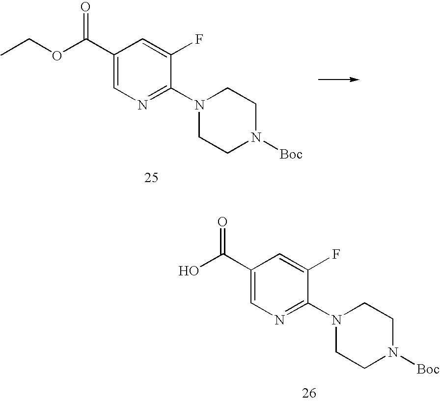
O(C(C1=CN=C(N2CCN([Boc])CC2)C(F)=C1)=O)CC.OC(C1=CN=C(N2CCN([Boc])CC2)C(F)=C1)=O
